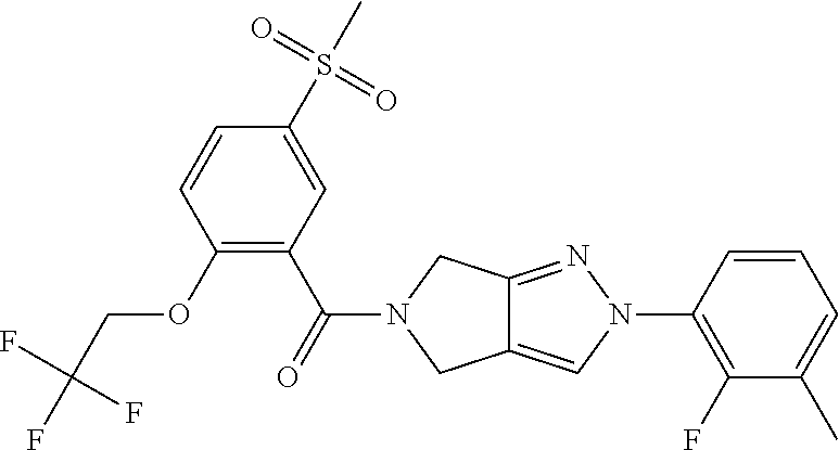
O(C1=C(C(=O)N2CC3=CN(C4=C(F)C(C)=CC=C4)N=C3C2)C=C(S(C)(=O)=O)C=C1)CC(F)(F)F
